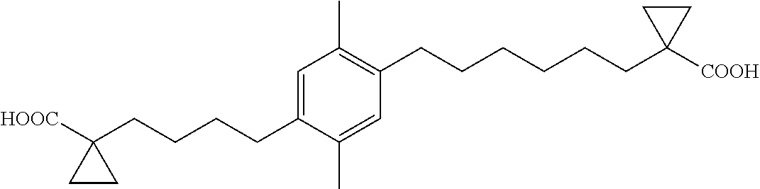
C1=C(CCCCC2([HOOC])CC2)C(C)=CC(CCCCCCC2([COOH])CC2)=C1C
